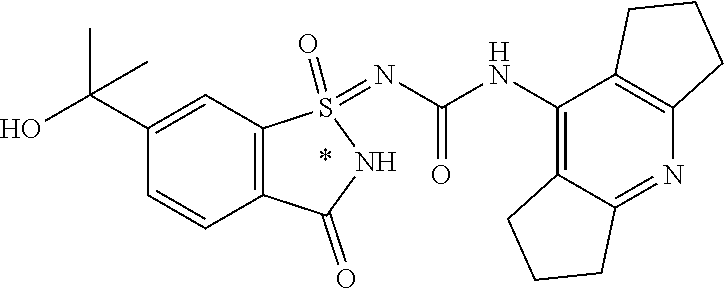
C12=C(NC(=O)N=S3(=O)C4=C(C=CC(C(O)(C)C)=C4)C(=O)N3)C3=C(N=C1CCC2)CCC3
